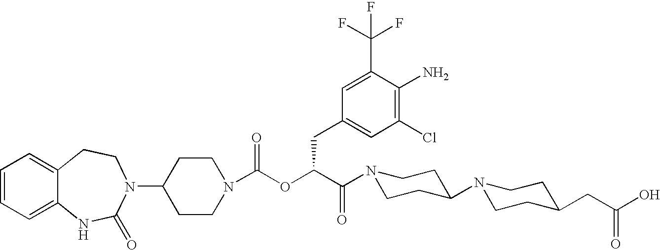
C1(N2C(=O)NC3=CC=CC=C3CC2)CCN(C(OC(C(N2CCC(N3CCC(CC(O)=O)CC3)CC2)=O)CC2=CC(Cl)=C(N)C(C(F)(F)F)=C2)=O)CC1
